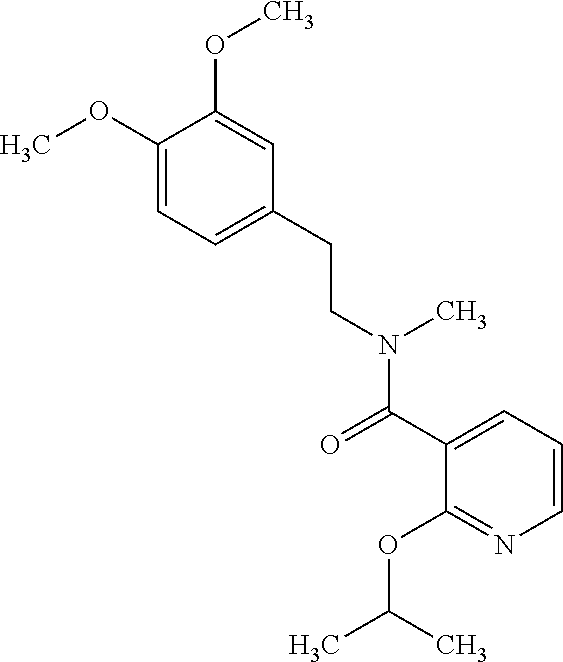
COC1=CC=C(CCN(C)C(=O)C2=CC=CN=C2OC(C)C)C=C1OC
